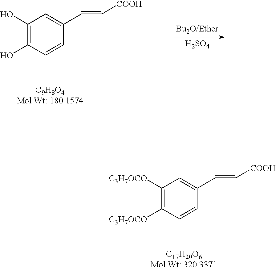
[H2SO4].C1(O)=C(O)C=CC(C=C[COOH])=C1.C1([C3H7OCO])=C([C3H7OCO])C=CC(C=C[COOH])=C1
